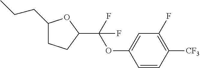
C1(CCC)CCC(C(OC2=CC(F)=C([CF3])C=C2)(F)F)O1
